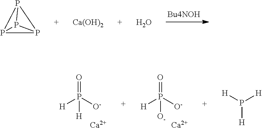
P12P3P1P23.[Ca(OH)2].O.O=P([O-])([H])[H].[Ca].O=P([O-])([H])[O-].[Ca].P([H])([H])[H]
